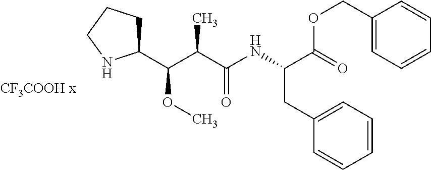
C1(C(C(C(NC(C(=O)OCC2=CC=CC=C2)CC2=CC=CC=C2)=O)C)OC)CCCN1
